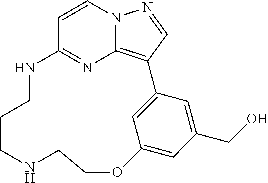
C12=NC3=C(C=NN3C=C1)C1=CC(=CC(CO)=C1)OCCNCCCN2
